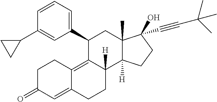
C1=CC=C(C2C3=C4C(=CC(=O)CC4)CCC3([H])C3([H])C(C)(C2)C(O)(C#CC(C)(C)C)CC3)C=C1C1CC1
